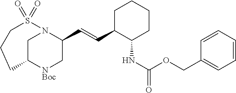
C1C2[NBoc]CC(C=CC3C(NC(=O)OCC4=CC=CC=C4)CCCC3)N1S(=O)(=O)CCC2
